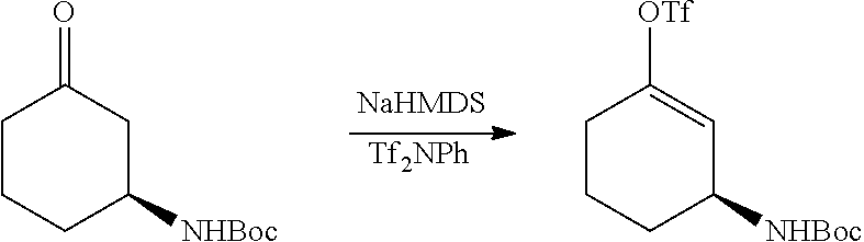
[Tf2NPh].C1CCC([NHBoc])CC1=O.C1CCC([NHBoc])C=C1[OTf]
